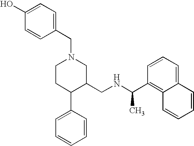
C1CC(C2=CC=CC=C2)C(CNC(C2=C3C(=CC=C2)C=CC=C3)C)CN1CC1=CC=C(O)C=C1
